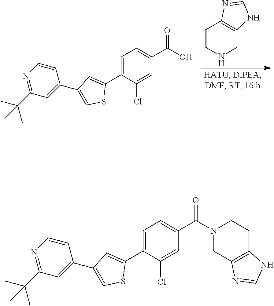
C1CNCC2=C1N=CN2.C1=C(C2=CC(C3=CC(C(C)(C)C)=NC=C3)=CS2)C(Cl)=CC(C(=O)O)=C1.C1=C(C2=CC(C3=CC(C(C)(C)C)=NC=C3)=CS2)C(Cl)=CC(C(=O)N2CC3=C(CC2)NC=N3)=C1
